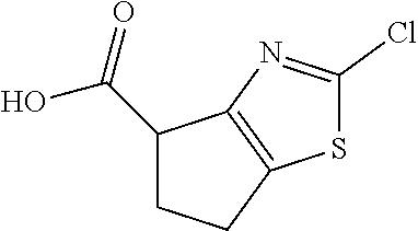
C1(C(O)=O)CCC2=C1N=C(Cl)S2
